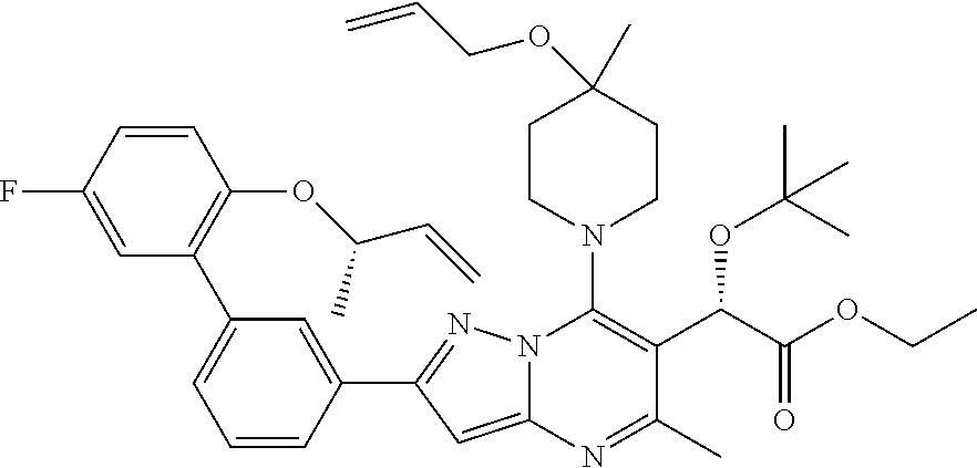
C1=CC(F)=CC(C2=CC=CC(C3=NN4C(=C3)N=C(C)C(C(C(OCC)=O)OC(C)(C)C)=C4N3CCC(C)(OCC=C)CC3)=C2)=C1OC(C=C)C
